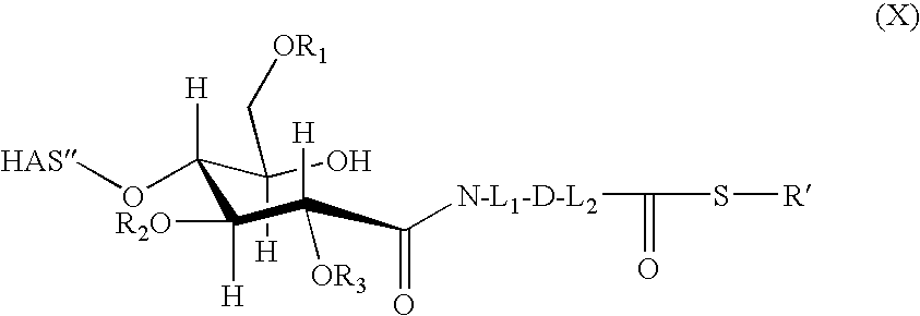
C([H])(C(C(C(C([N-L1-D-L2]C(=O)S[R])=O)([H])[OR3])([R2O])[H])([H])O[HAS])(O)C[OR1]
